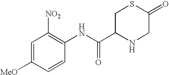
C1=C([MeO])C=CC(NC(C2NCC(=O)SC2)=O)=C1[NO2]
